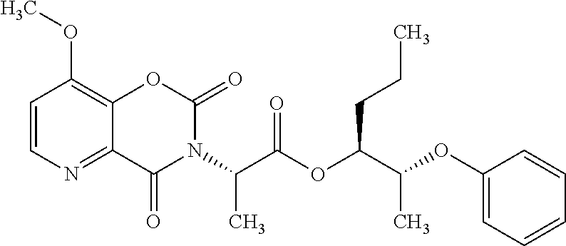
C1=CN=C2C(=C1OC)OC(=O)N(C(C(OC(C(OC1=CC=CC=C1)C)CCC)=O)C)C2=O
